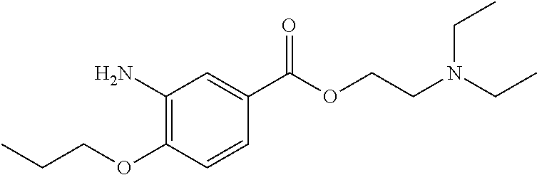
CCCOC1=C(N)C=C(C(OCCN(CC)CC)=O)C=C1
